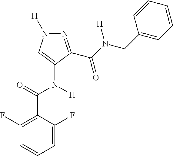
C1=C(F)C(C(=O)N([H])C2=CN([H])N=C2C(N(CC2=CC=CC=C2)[H])=O)=C(F)C=C1
